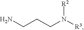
C(CCN([R3])[R2])N
